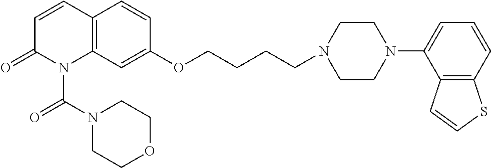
C12=C(C=C(OCCCCN3CCN(C4=CC=CC5=C4C=CS5)CC3)C=C1)N(C(N1CCOCC1)=O)C(=O)C=C2
